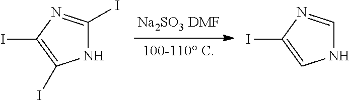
N1C(I)=NC(I)=C1I.N1C=NC(I)=C1
